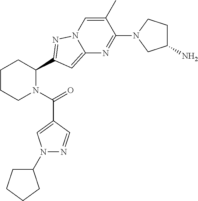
C1CCN(C(=O)C2=CN(C3CCCC3)N=C2)C(C2=NN3C=C(C)C(N4CC(N)CC4)=NC3=C2)C1
